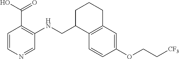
C1(OCC[CF3])=CC2=C(C=C1)C(CNC1=C(C(O)=O)C=CN=C1)CCC2
